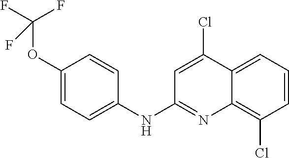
O(C1=CC=C(NC2=NC3=C(Cl)C=CC=C3C(Cl)=C2)C=C1)C(F)(F)F
